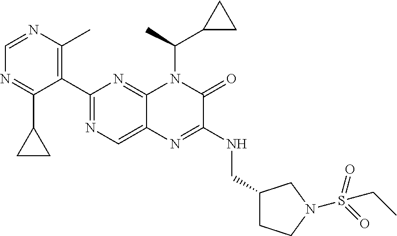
C1=NC(C)=C(C2=NC=C3C(=N2)N(C(C)C2CC2)C(=O)C(NCC2CCN(S(=O)(=O)CC)C2)=N3)C(C2CC2)=N1
